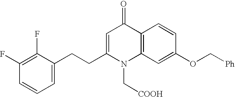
C1(F)=C(F)C(CCC2=CC(=O)C3=C(N2C[COOH])C=C(OC[Ph])C=C3)=CC=C1
